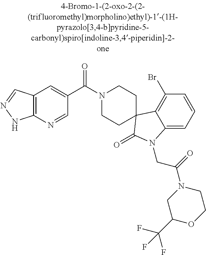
N1(C(C2=CC3=C(N=C2)NN=C3)=O)CCC2(CC1)C1=C(Br)C=CC=C1N(CC(=O)N1CC(C(F)(F)F)OCC1)C2=O
